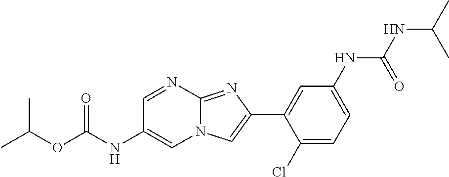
C1=NC2=NC(C3=CC(NC(NC(C)C)=O)=CC=C3Cl)=CN2C=C1NC(OC(C)C)=O
